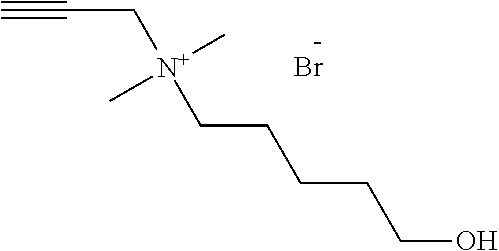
C#CC[N+](CCCCCO)(C)C.Br
